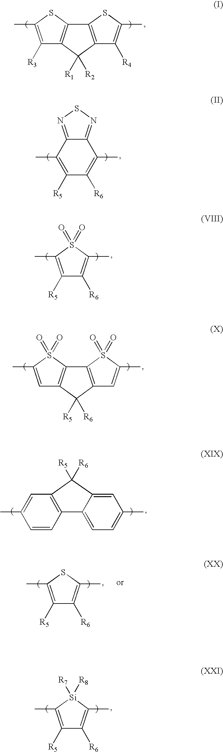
C1([R3])=C(C)SC2=C1C([R2])([R1])C1=C2SC(C)=C1[R4].C12=NSN=C1C(C)=C([R6])C([R5])=C2C.C1=C(C)S(=O)(=O)C2=C1C([R6])([R5])C1=C2S(=O)(=O)C(C)=C1.C1=CC2=C(C=C1C)C([R5])([R6])C1=CC(C)=CC=C21.C1([R5])=C(C)SC(C)=C1[R6].C1([R5])=C(C)[Si]([R7])([R8])C(C)=C1[R6].C1([R5])=C(C)S(=O)(=O)C(C)=C1[R6]
